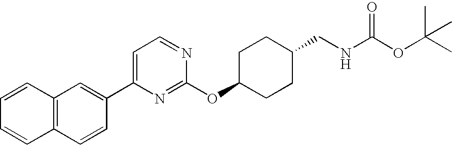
C12=C(C=CC(C3=CC=NC(OC4CCC(CNC(OC(C)(C)C)=O)CC4)=N3)=C1)C=CC=C2
